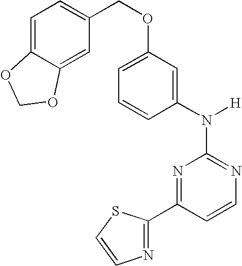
N1=C(N([H])C2=CC(OCC3=CC=C4C(=C3)OCO4)=CC=C2)N=C(C2=NC=CS2)C=C1
